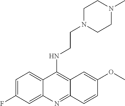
C12=CC=C(F)C=C1N=C1C(=C2NCCN2CCN(C)CC2)C=C(OC)C=C1
